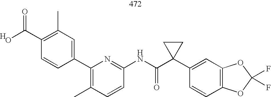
CC1=C(C(O)=O)C=CC(C2=C(C)C=CC(NC(C3(C4=CC5=C(C=C4)OC(F)(F)O5)CC3)=O)=N2)=C1.[H]
